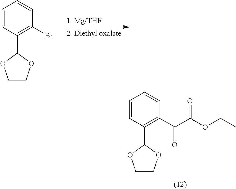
C1=CC(C2OCCO2)=C(C(C(OCC)=O)=O)C=C1.C1=CC(C2OCCO2)=C(Br)C=C1
